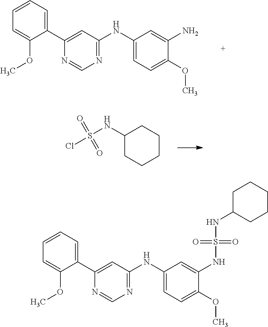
C1=CC=C(C2=CC(NC3=CC=C(OC)C(NS(=O)(=O)NC4CCCCC4)=C3)=NC=N2)C(OC)=C1.C1=CC=C(C2=CC(NC3=CC=C(OC)C(N)=C3)=NC=N2)C(OC)=C1.S(Cl)(=O)(NC1CCCCC1)=O
